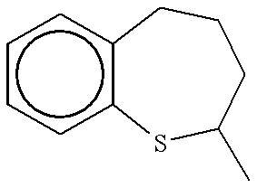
c1ccc2c(c1)CCCC(C)S2
